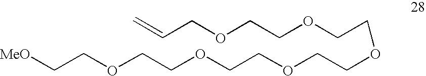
[MeO]CCOCCOCCOCCOCCOCCOCC=C
